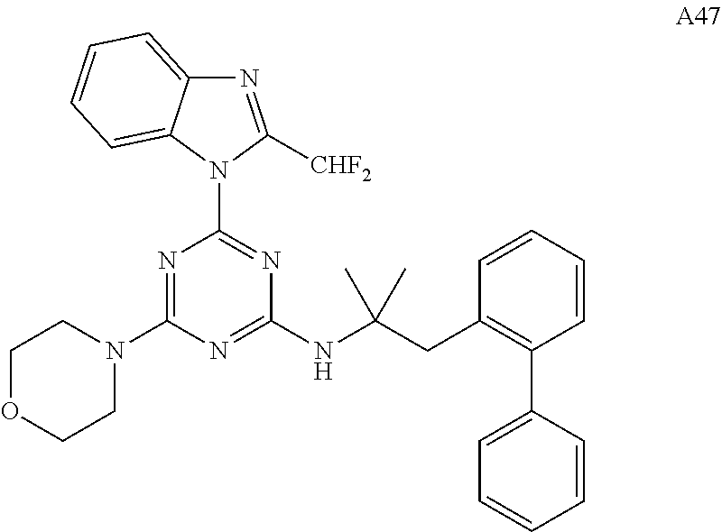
N1=C([CHF2])N(C2=NC(NC(CC3=C(C4=CC=CC=C4)C=CC=C3)(C)C)=NC(N3CCOCC3)=N2)C2=CC=CC=C12
